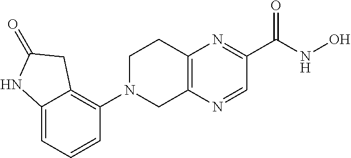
C12=C(N=CC(C(NO)=O)=N1)CN(C1=C3C(=CC=C1)NC(=O)C3)CC2
